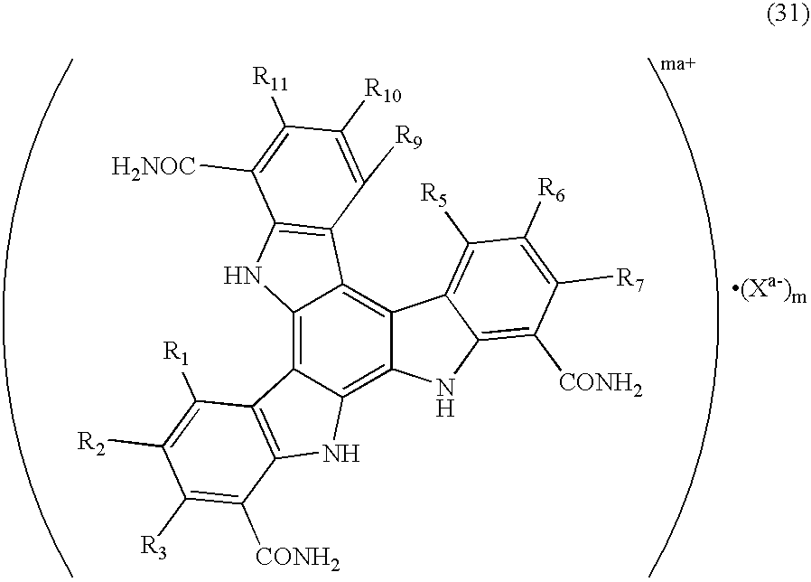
C12=C3C(=C4C(=C1C1=C(N2)C([H2NOC])=C([R11])C([R10])=C1[R9])C1=C([R5])C([R6])=C([R7])C([CONH2])=C1N4)NC1=C3C([R1])=C([R2])C([R3])=C1[CONH2]
